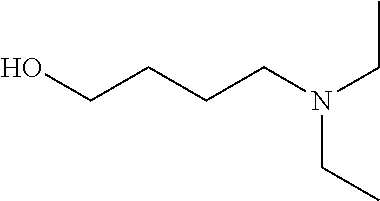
OCCCCN(CC)CC
